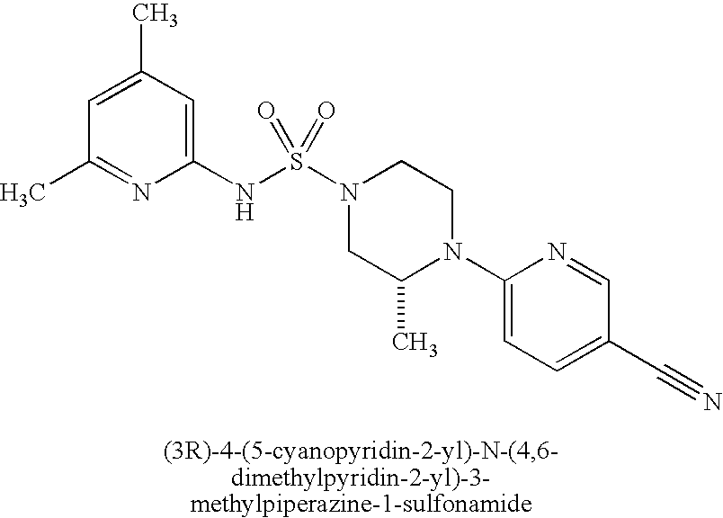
C1=C(C)C=C(NS(N2CC(C)N(C3=CC=C(C#N)C=N3)CC2)(=O)=O)N=C1C
